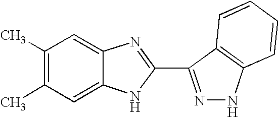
C1=C2C(=CC(C)=C1C)N=C(C1=NNC3=C1C=CC=C3)N2
